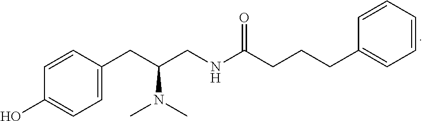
C1=CC(O)=CC=C1CC(CNC(CCCC1=CC=CC=C1)=O)N(C)C
